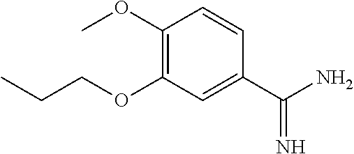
C1(OC)=C(OCCC)C=C(C(N)=N)C=C1
